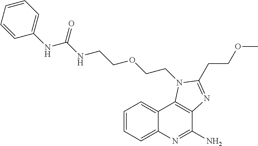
C1=CC=C2C(=C1)C1=C(C(N)=N2)N=C(CCOC)N1CCOCCNC(NC1=CC=CC=C1)=O
